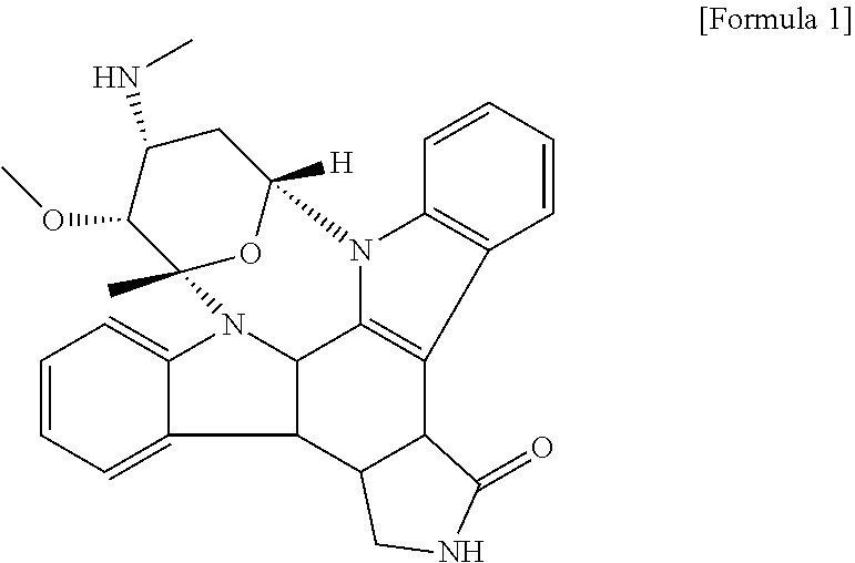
C1=CC=C2C(=C1)N1C3C2C2C(C4=C3N(C3=C4C=CC=C3)C3([H])OC1(C)C(OC)C(NC)C3)C(=O)NC2
